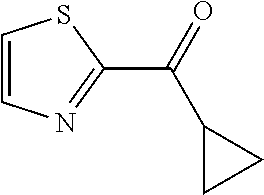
C1=CN=C(C(=O)C2CC2)S1
